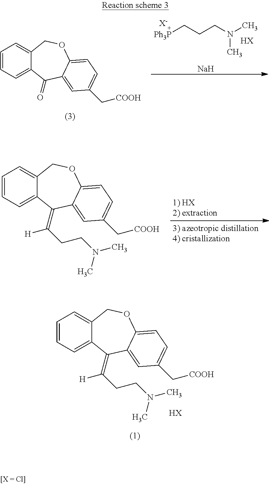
C12=CC=CC=C1C(=C([H])CCN(C)C)C1=CC(C[COOH])=CC=C1OC2.[HX].C12=CC=CC=C1C(=O)C1=CC(C[COOH])=CC=C1OC2.[Ph3P]CCCN(C)C.[HX].[X-].[Na].C12=CC=CC=C1C(=C([H])CCN(C)C)C1=CC(C[COOH])=CC=C1OC2
